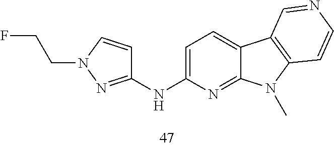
C1=C(NC2=NN(CCF)C=C2)N=C2C(=C1)C1=C(N2C)C=CN=C1
